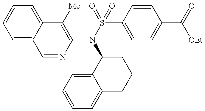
C1=NC(N(S(=O)(=O)C2=CC=C(C(=O)[OEt])C=C2)C2C3=CC=CC=C3CCC2)=C([Me])C2=CC=CC=C12
